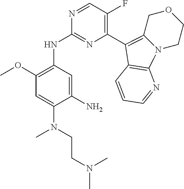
N12CCOCC1=C(C1=C(F)C=NC(NC3=C(OC)C=C(N(CCN(C)C)C)C(N)=C3)=N1)C1=C2N=CC=C1
